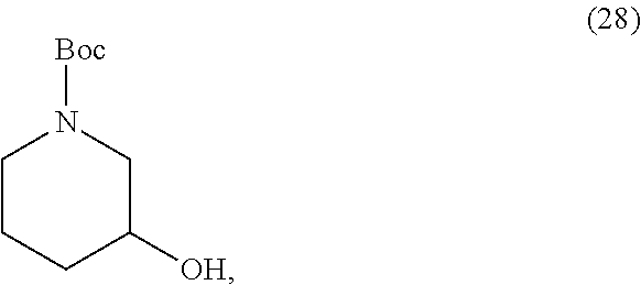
C1CCC([OH])CN1[Boc]
